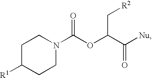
C1C([R1])CCN(C(OC(C([Nu])=O)C[R2])=O)C1
